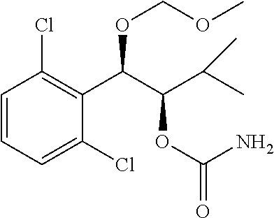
C1=CC=C(Cl)C(C(C(C(C)C)OC(=O)N)OCOC)=C1Cl
